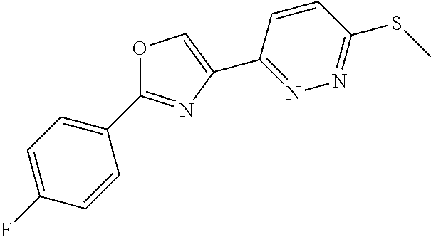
O1C(C2=CC=C(F)C=C2)=NC(C2=NN=C(SC)C=C2)=C1
